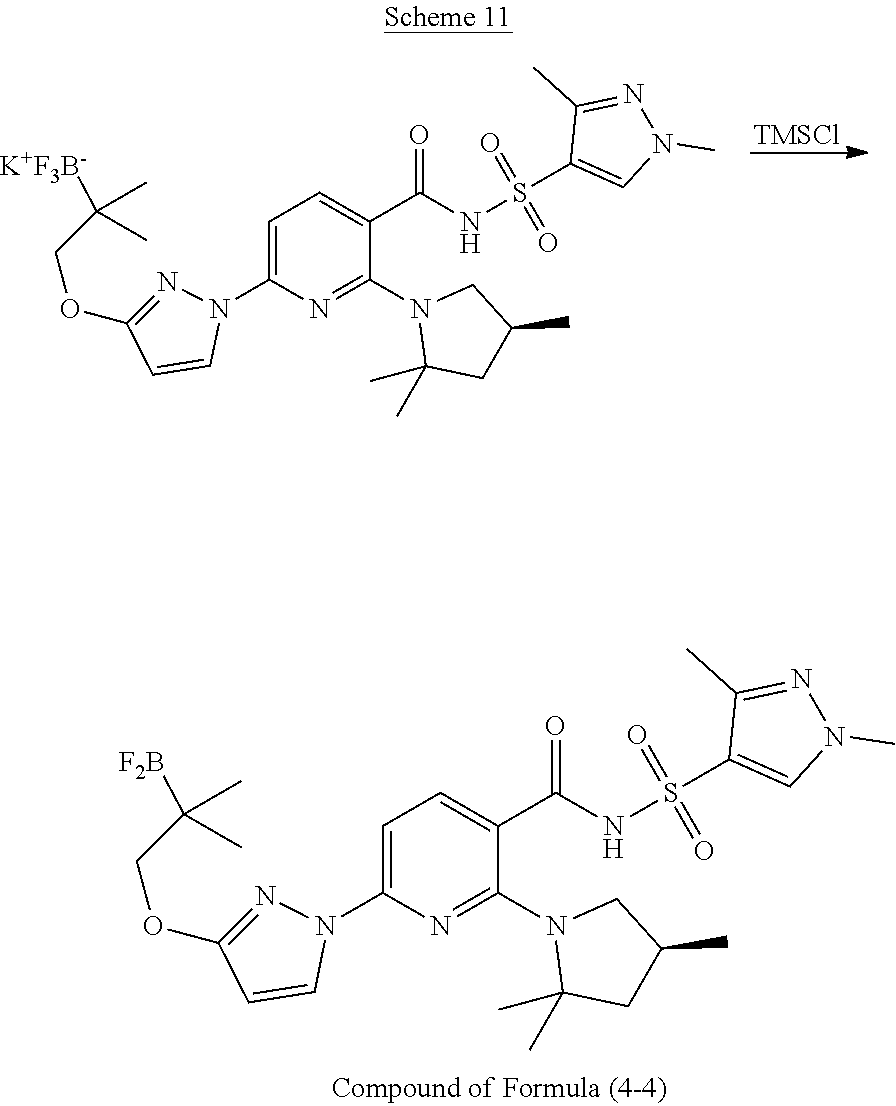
C(COC1=NN(C2=CC=C(C(NS(C3=CN(C)N=C3C)(=O)=O)=O)C(N3C(C)(C)CC(C)C3)=N2)C=C1)(C)(C)[K+F3B-].[TMSCl].C(COC1=NN(C2=CC=C(C(NS(C3=CN(C)N=C3C)(=O)=O)=O)C(N3C(C)(C)CC(C)C3)=N2)C=C1)(C)(C)[F2B]
